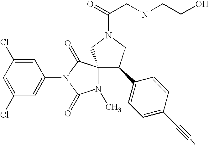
C1(Cl)=CC(Cl)=CC(N2C(=O)N(C)C3(C2=O)C(C2=CC=C(C#N)C=C2)CN(C(=O)CNCCO)C3)=C1
